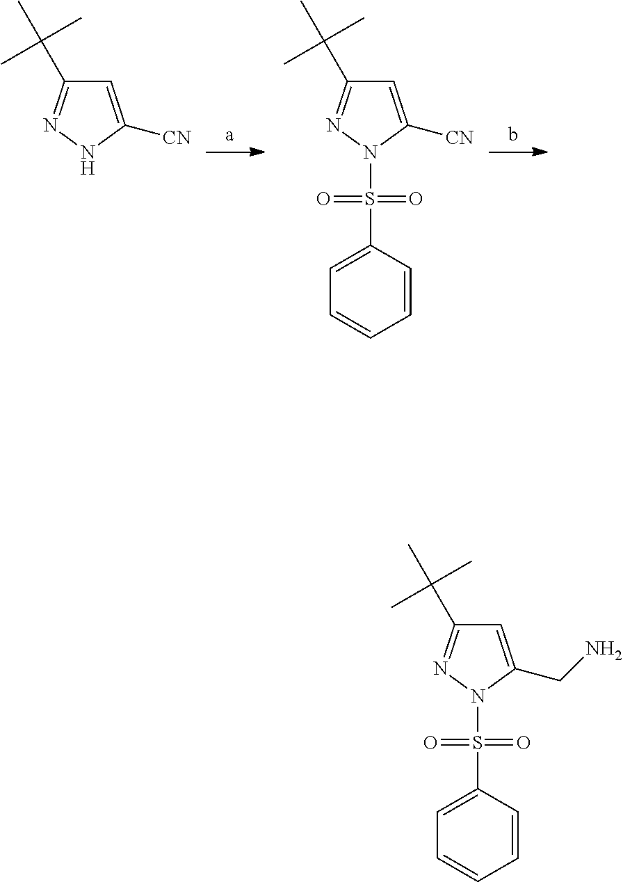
C1=C([CN])NN=C1C(C)(C)C.C1=C([CN])N(S(=O)(=O)C2=CC=CC=C2)N=C1C(C)(C)C.C1=C(CN)N(S(=O)(=O)C2=CC=CC=C2)N=C1C(C)(C)C
